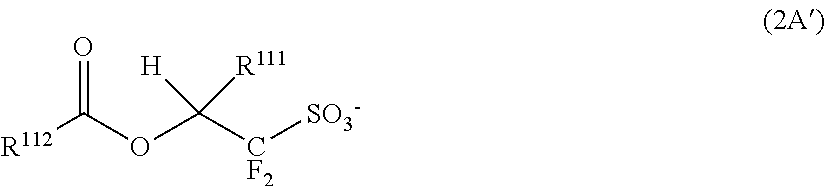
[R112]C(OC([CF2][SO3-])([R111])[H])=O
